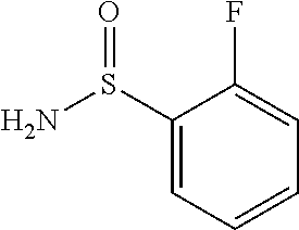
C1(S(N)=O)=CC=CC=C1F
